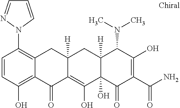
C12([H])C(O)(C(=O)C(C(N)=O)=C(O)C1N(C)C)C(O)=C1C([H])(C2)CC2=C(N3C=CC=N3)C=CC(O)=C2C1=O
